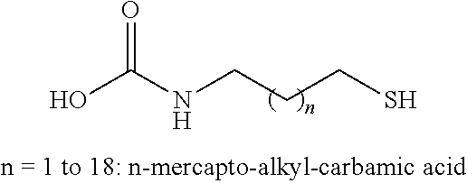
N(CCCS)C(O)=O
